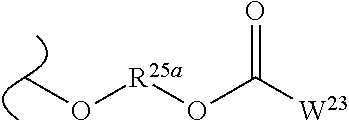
CO[R25a]OC([W23])=O
